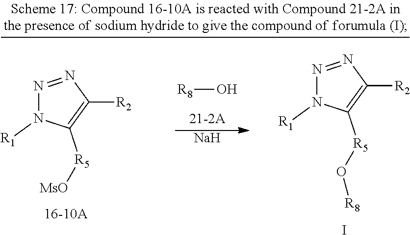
N1=NC([R2])=C([R5][MsO])N1[R1].[R8]O.[Na].N1=NC([R2])=C([R5]O[R8])N1[R1].I
